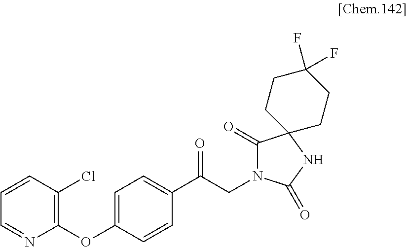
C1(OC2=C(Cl)C=CC=N2)=CC=C(C(CN2C(=O)C3(NC2=O)CCC(F)(F)CC3)=O)C=C1
